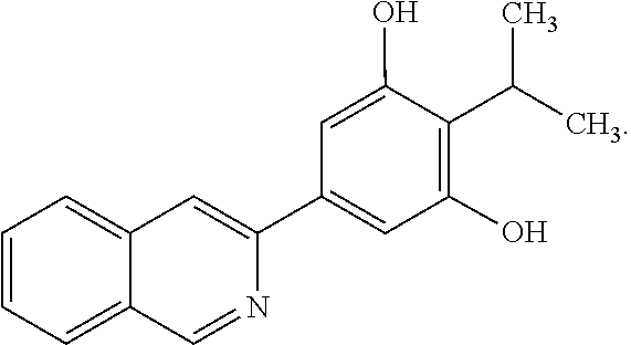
C1=C(C2=CC3=CC=CC=C3C=N2)C=C(O)C(C(C)C)=C1O
